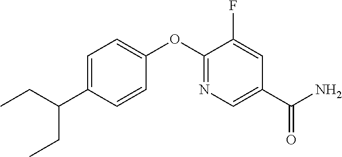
C1=C(C(CC)CC)C=CC(OC2=NC=C(C(N)=O)C=C2F)=C1
